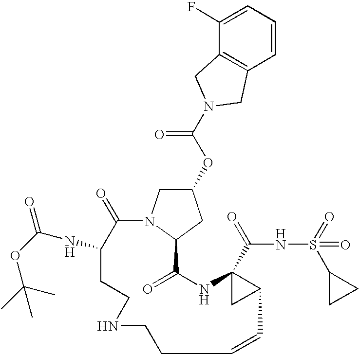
C1(=O)C(NC(=O)OC(C)(C)C)CCNCCC=CC2C(C(=O)NS(=O)(=O)C3CC3)(NC(=O)C3N1CC(OC(N1CC4=C(C=CC=C4F)C1)=O)C3)C2
